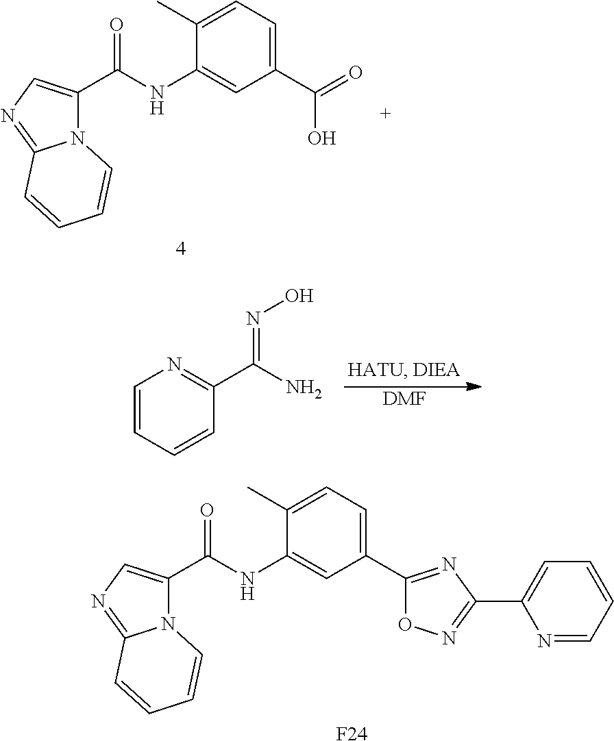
C1(C(=O)O)=CC=C(C)C(NC(C2=CN=C3N2C=CC=C3)=O)=C1.C1=CC=CC(C(N)=NO)=N1.[DMF].C1(C2=NC(C3=CC=CC=N3)=NO2)=CC=C(C)C(NC(C2=CN=C3N2C=CC=C3)=O)=C1.[F24]
